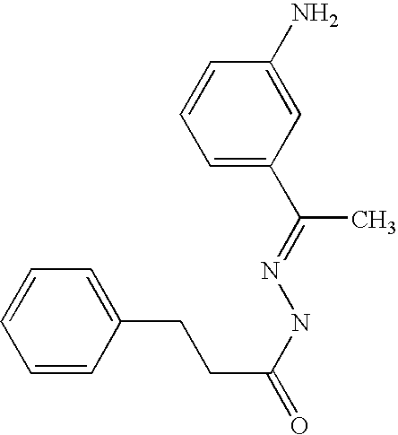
C1=CC(CCC(NN=C(C)C2=CC=CC(N)=C2)=O)=CC=C1
